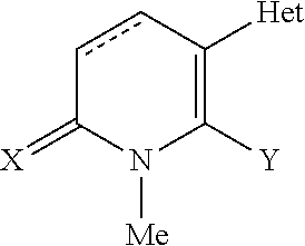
c1cC([Het])=C([Y])N([Me])C1=[X]
